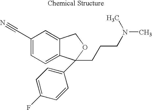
C1(C#N)=CC=C2C(=C1)COC2(C1=CC=C(F)C=C1)CCCN(C)C
